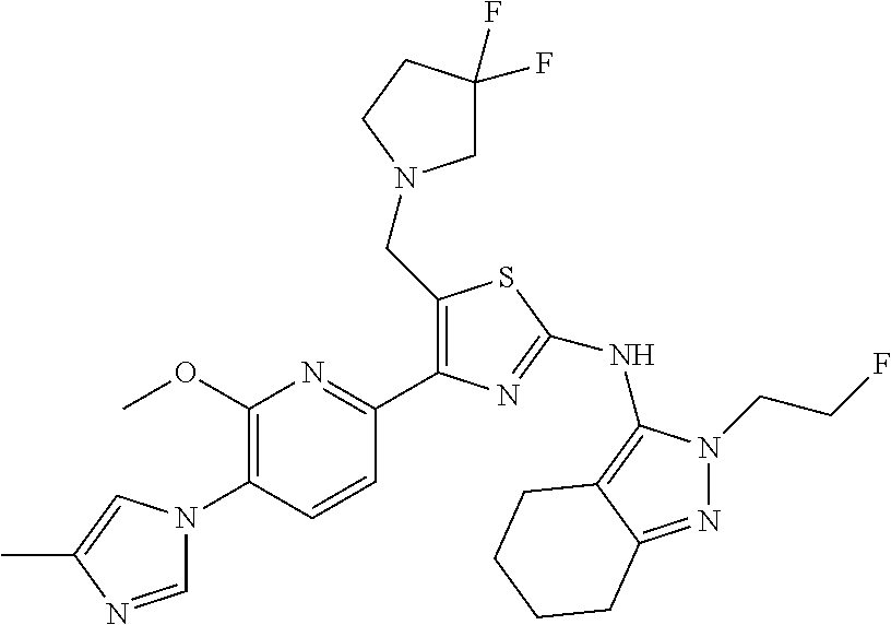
C1=NC(C)=CN1C1=C(OC)N=C(C2=C(CN3CC(F)(F)CC3)SC(NC3=C4C(=NN3CCF)CCCC4)=N2)C=C1
